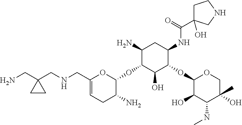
C1(N)C(OC2OC(CNCC3(CN)CC3)=CCC2N)C(O)C(OC2C(O)C(NC)C(C)(O)CO2)C(NC(C2(O)CCNC2)=O)C1
